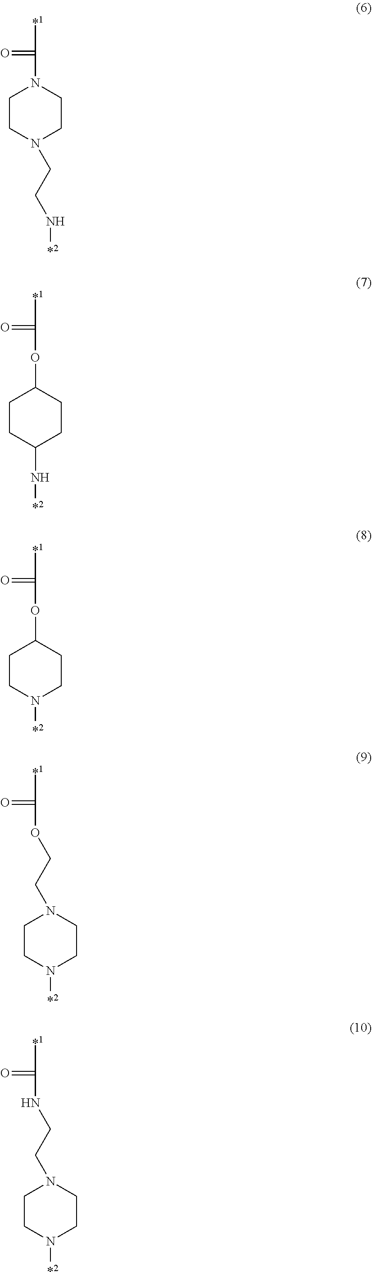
O=C([*1])N1CCN(CCN[*2])CC1.C1CC(OC(=O)[*1])CCC1N[*2].C1CC(OC(=O)[*1])CCN1[*2].C1CN(CCOC(=O)[*1])CCN1[*2].C1CN(CCNC(=O)[*1])CCN1[*2]
